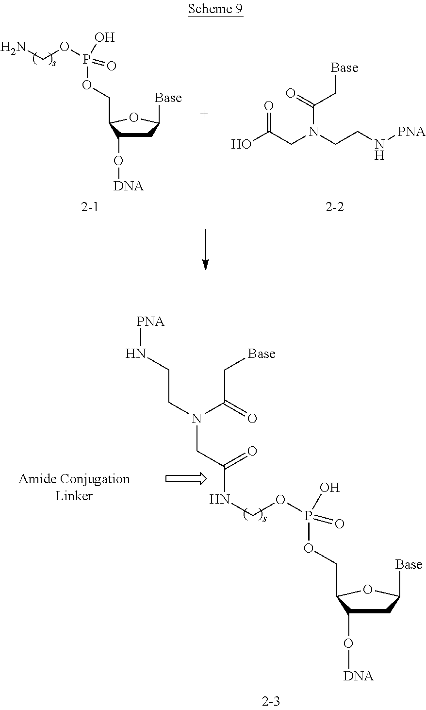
C1C(O[DNA])C(COP(OCN)(=O)O)OC1[Base].OC(CN(CCN[PNA])C(=O)C[Base])=O.C1C(O[DNA])C(COP(OCNC(=O)CN(CCN[PNA])C(=O)C[Base])(=O)O)OC1[Base]
